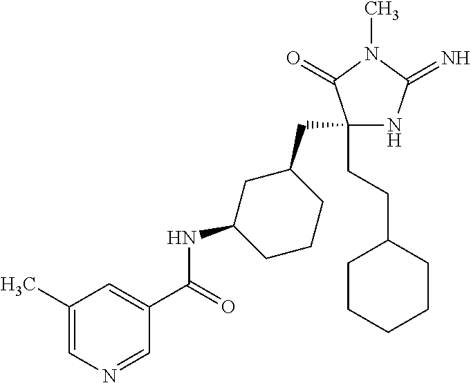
C1(CC2CC(NC(=O)C3=CC(C)=CN=C3)CCC2)(CCC2CCCCC2)NC(=N)N(C)C1=O
